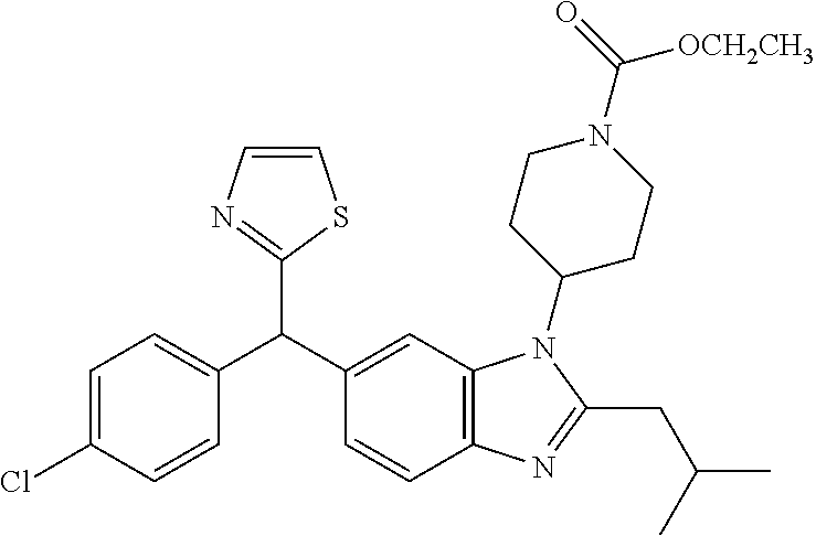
C1=C(Cl)C=CC(C(C2=CC3=C(C=C2)N=C(CC(C)C)N3C2CCN(C([OCH2CH3])=O)CC2)C2=NC=CS2)=C1
